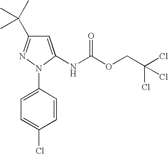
N1(C2=CC=C(Cl)C=C2)C(NC(OCC(Cl)(Cl)Cl)=O)=CC(C(C)(C)C)=N1
